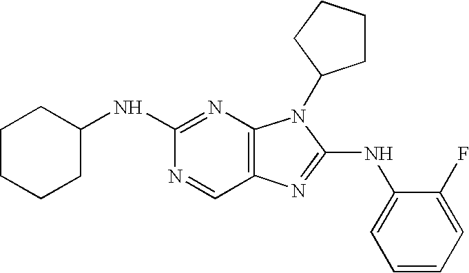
C1(NC2=NC3=C(C=N2)N=C(NC2=CC=CC=C2F)N3C2CCCC2)CCCCC1
